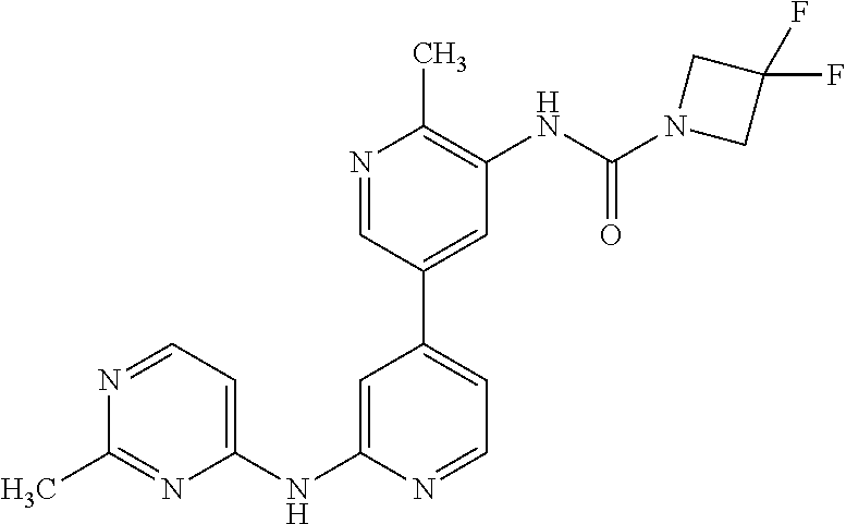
N1=CC(C2=CC=NC(NC3=CC=NC(C)=N3)=C2)=CC(NC(N2CC(F)(F)C2)=O)=C1C
